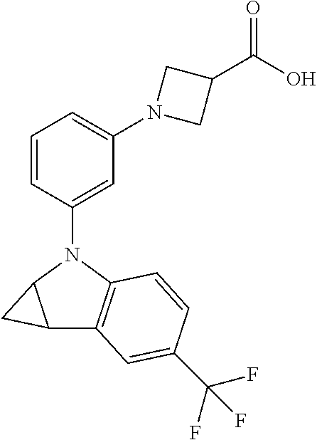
C1=CC(N2C3C(C4=C2C=CC(C(F)(F)F)=C4)C3)=CC(N2CC(C(O)=O)C2)=C1
